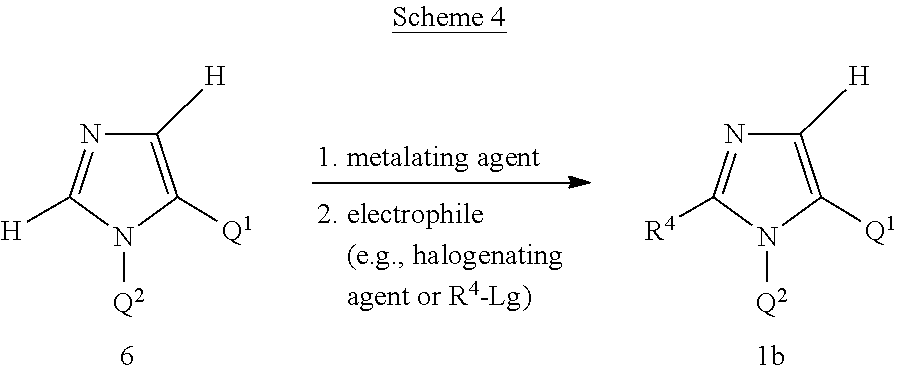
C1([H])=C([Q1])N([Q2])C([H])=N1.C1([H])=C([Q1])N([Q2])C([R4])=N1
